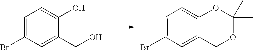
C1=C(Br)C=C(CO)C(O)=C1.C1=C(Br)C=C2C(=C1)OC(C)(C)OC2
